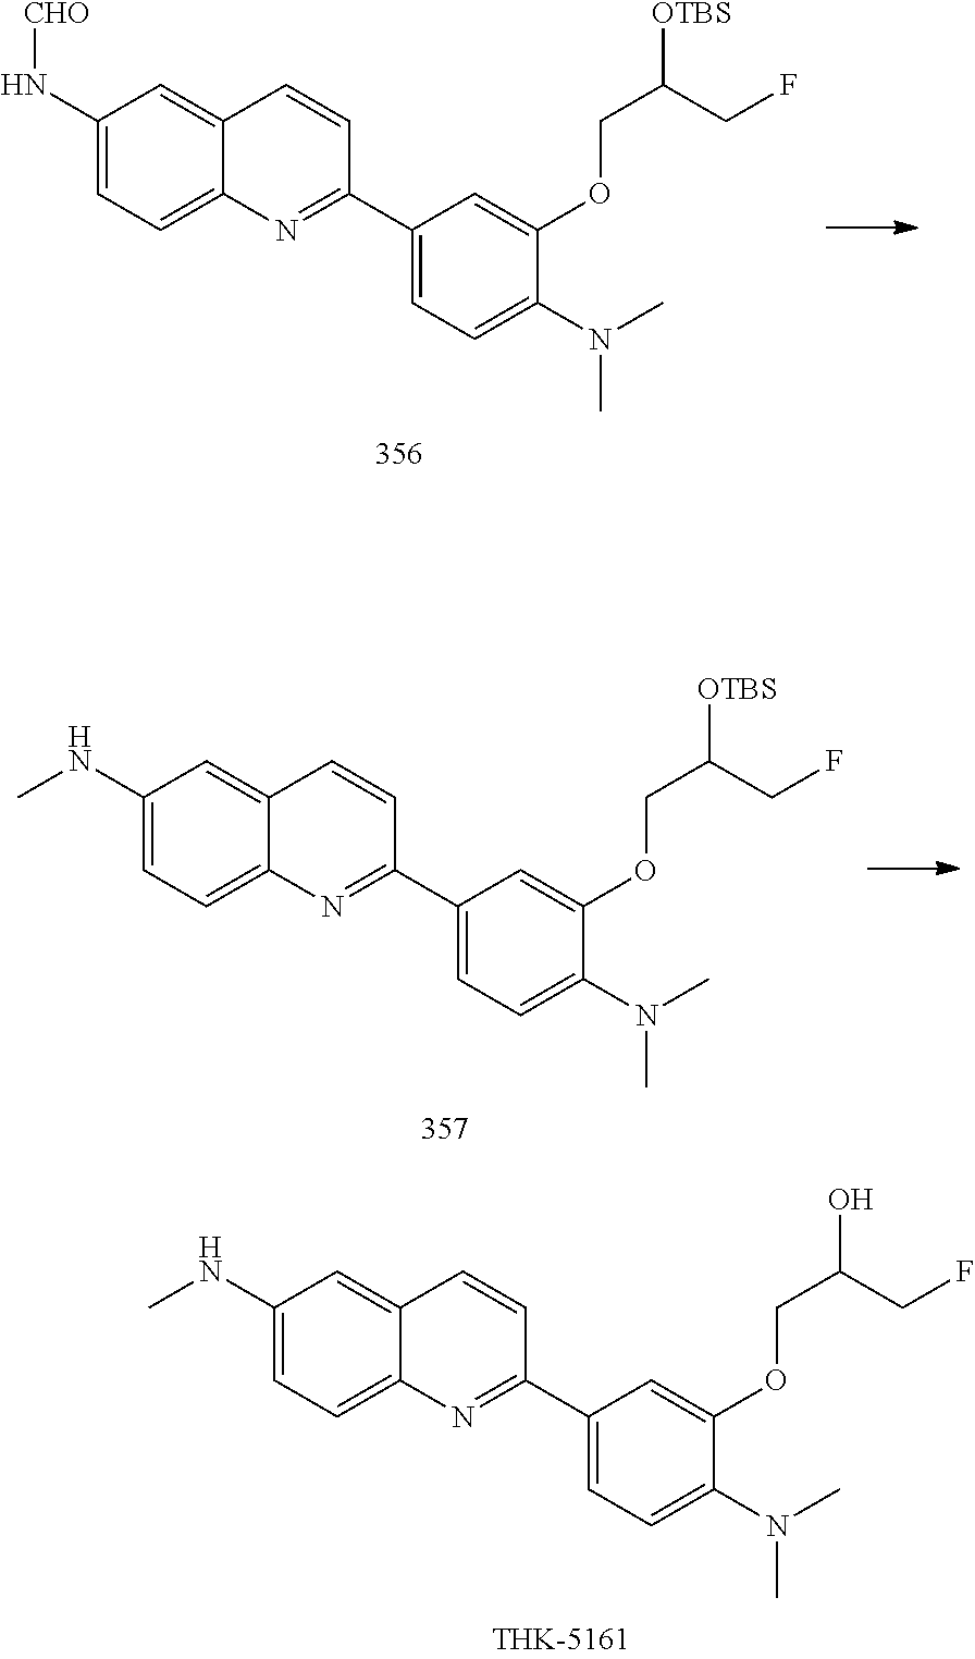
C1(NC)=CC=C2C(=C1)C=CC(C1=CC=C(N(C)C)C(OCC([OTBS])CF)=C1)=N2.C1(NC)=CC=C2C(=C1)C=CC(C1=CC=C(N(C)C)C(OCC(O)CF)=C1)=N2.C1(N[CHO])=CC=C2C(=C1)C=CC(C1=CC=C(N(C)C)C(OCC([OTBS])CF)=C1)=N2
